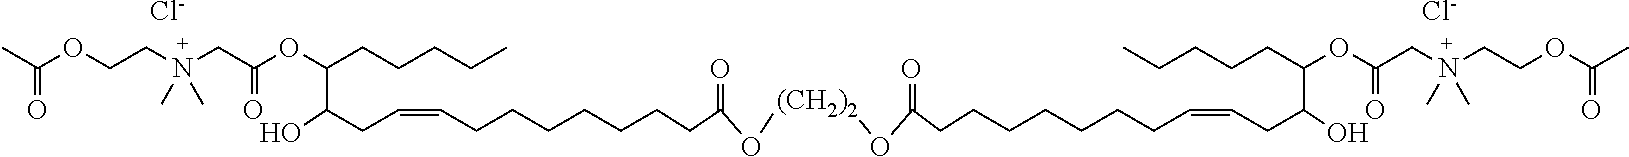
[Cl-].[Cl-].CC(OCCN(CC(OC(CCCCC)C(CC=CCCCCCCCC(=O)O[(CH2)2]OC(=O)CCCCCCCC=CCC(O)C(CCCCC)OC(CN(CCOC(=O)C)(C)C)=O)O)=O)(C)C)=O
